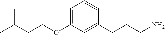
C(COC1=CC=CC(CCCN)=C1)C(C)C
